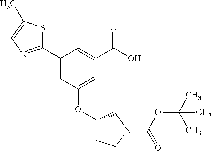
OC(C1=CC(C2=NC=C(C)S2)=CC(OC2CN(C(OC(C)(C)C)=O)CC2)=C1)=O
